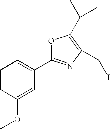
C1=CC(OC)=CC(C2=NC(CI)=C(C(C)C)O2)=C1
